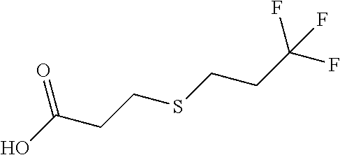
OC(CCSCCC(F)(F)F)=O
